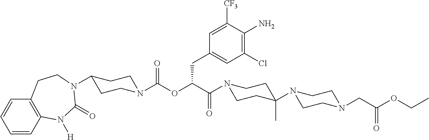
C1=CC2=C(C=C1)CCN(C1CCN(C(OC(C(=O)N3CCC(N4CCN(CC(OCC)=O)CC4)(C)CC3)CC3=CC(Cl)=C(N)C([CF3])=C3)=O)CC1)C(=O)N2[H]
